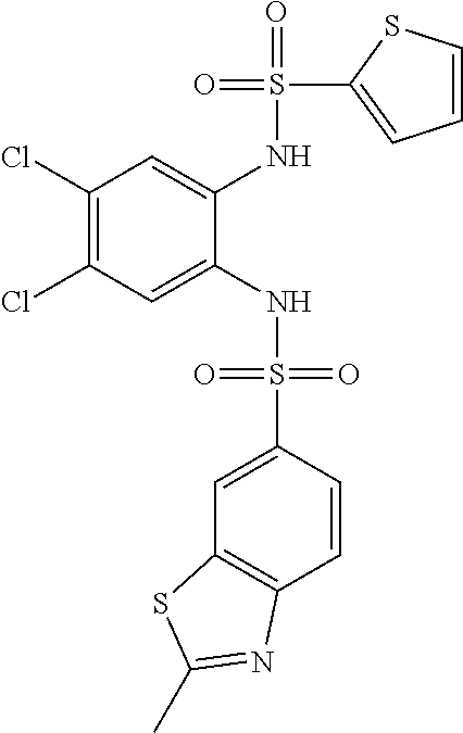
C1(Cl)=C(Cl)C=C(NS(=O)(=O)C2=CC3=C(C=C2)N=C(C)S3)C(NS(=O)(C2=CC=CS2)=O)=C1
